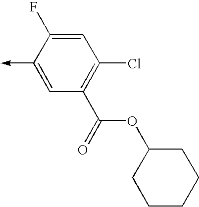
C1(->C)=CC(C(=O)OC2CCCCC2)=C(Cl)C=C1F
